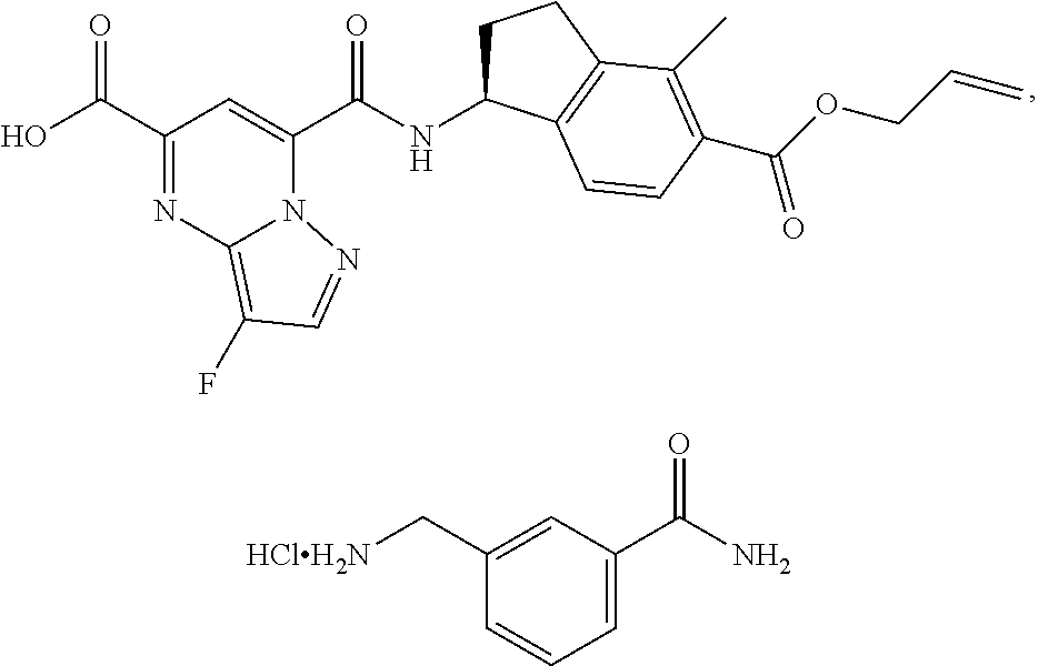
C1(C(O)=O)=NC2=C(F)C=NN2C(C(NC2CCC3=C2C=CC(C(OCC=C)=O)=C3C)=O)=C1.C1(C[HClH2N])=CC(C(N)=O)=CC=C1
